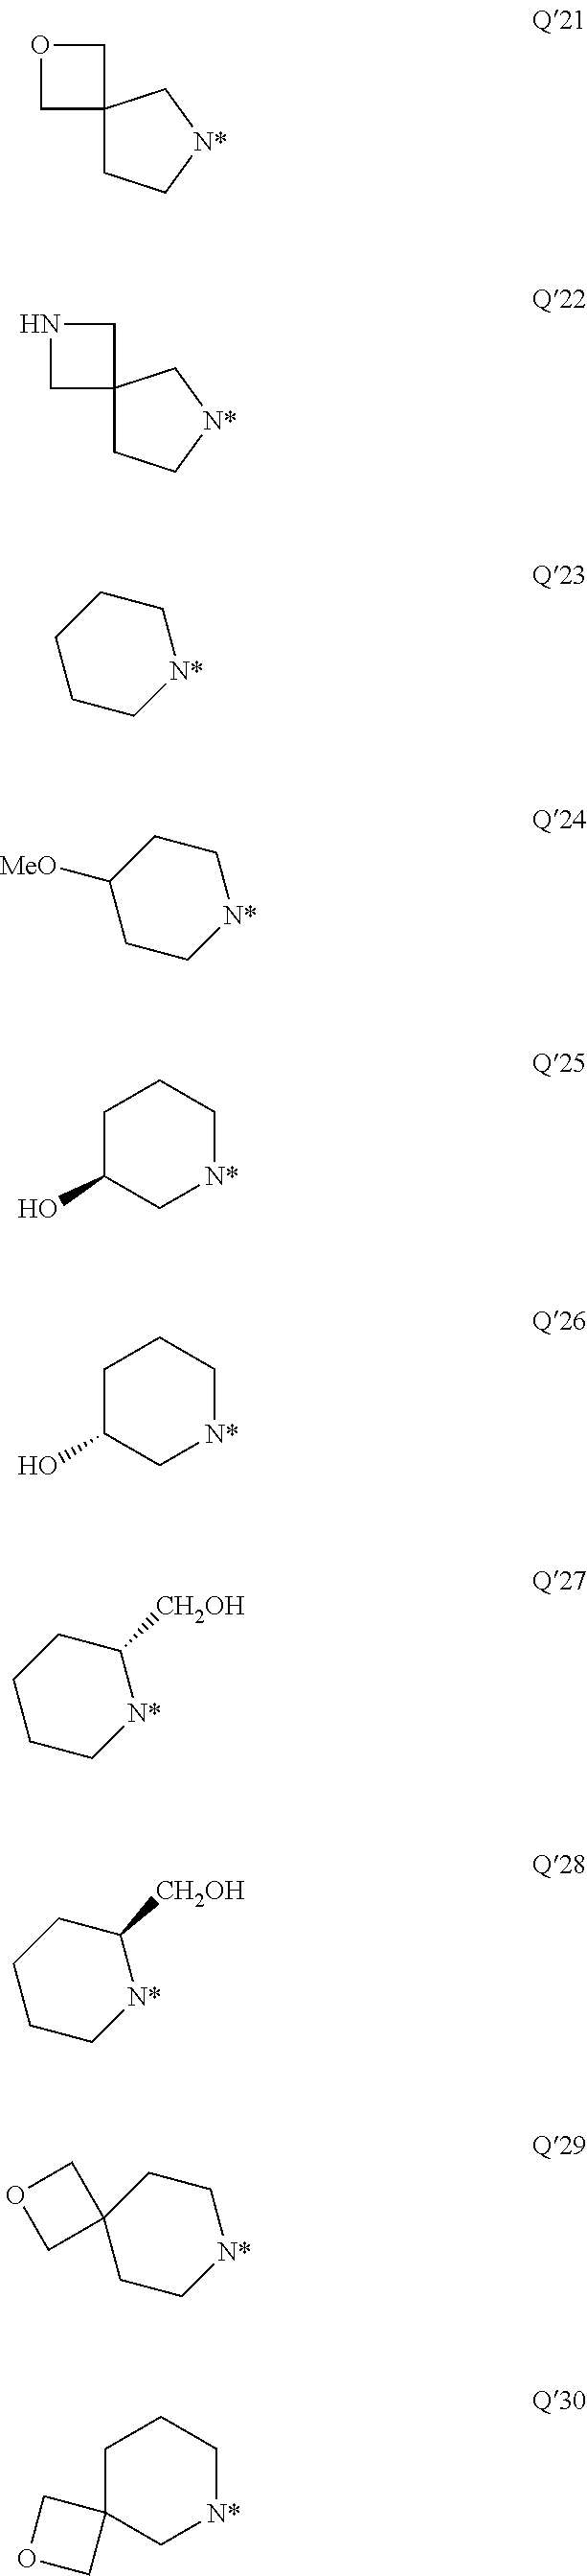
C12(CC[N*]C1)COC2.C12(CC[N*]C1)CNC2.C1CC[N*]CC1.C1([MeO])CC[N*]CC1.C1C(O)C[N*]CC1.C1C(O)C[N*]CC1.C1CC[N*]C([CH2OH])C1.C1CC[N*]C([CH2OH])C1.C1C[N*]CCC12COC2.C1C2(C[N*]CC1)COC2
